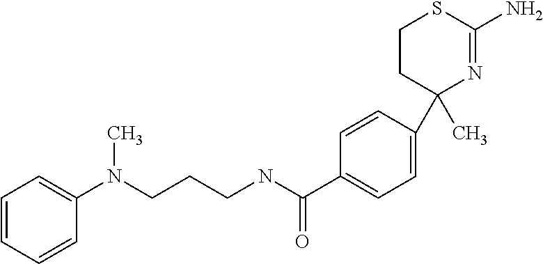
C1=CC(C2(C)N=C(N)SCC2)=CC=C1C(=O)NCCCN(C1=CC=CC=C1)C
